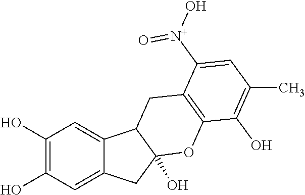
C1(O)=C(O)C=C2C(=C1)C1C(O)(C2)OC2=C(C1)C([N+](O)=O)=CC(C)=C2O
